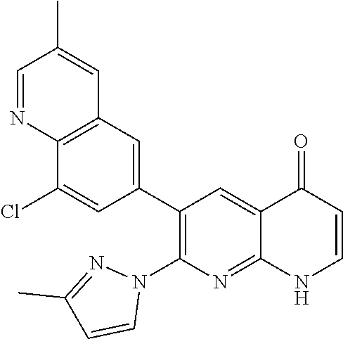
C12=C(C=C(C3=C(N4N=C(C)C=C4)N=C4C(=C3)C(=O)C=CN4)C=C1Cl)C=C(C)C=N2
